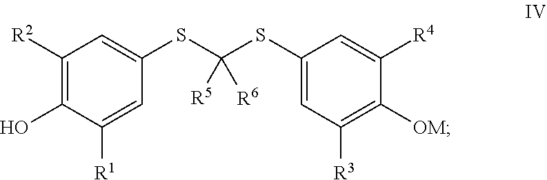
C1([R2])=C(O)C([R1])=CC(SC(SC2=CC([R3])=C([OM])C([R4])=C2)([R5])[R6])=C1
